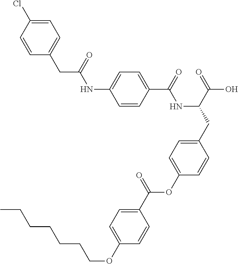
C1=CC(C(=O)NC(CC2=CC=C(OC(C3=CC=C(OCCCCCCC)C=C3)=O)C=C2)C(=O)O)=CC=C1NC(CC1=CC=C(Cl)C=C1)=O
